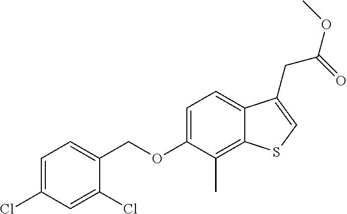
C(OC1=CC=C2C(=C1C)SC=C2CC(OC)=O)C1=CC=C(Cl)C=C1Cl
